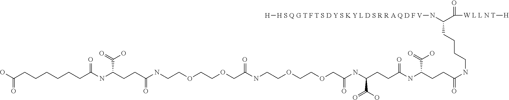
C(CCC(NC(CCC(NCCOCCOCC(NCCOCCOCC(NC(CCC(NC(CCC(NCCCCC(C([W L L N T][H])=O)N[H S Q G T F T S D Y S K Y L D S R R A Q D F V][H])=O)C(=O)O)=O)C(O)=O)=O)=O)=O)C(=O)O)=O)CCCC(=O)O
